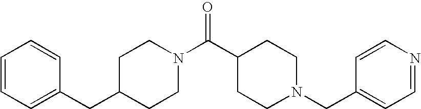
C1=CC=C(CC2CCN(C(C3CCN(CC4=CC=NC=C4)CC3)=O)CC2)C=C1
